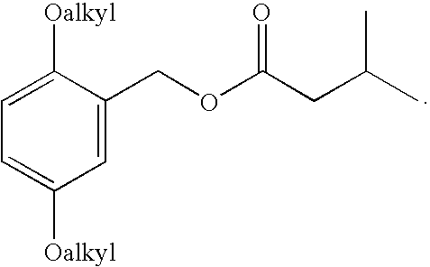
C1=C(COC(CC(C)C)=O)C([Oalkyl])=CC=C1[Oalkyl]
